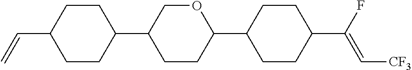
C1CC(C2CCC(C3CCC(C(F)=C[CF3])CC3)OC2)CCC1C=C
